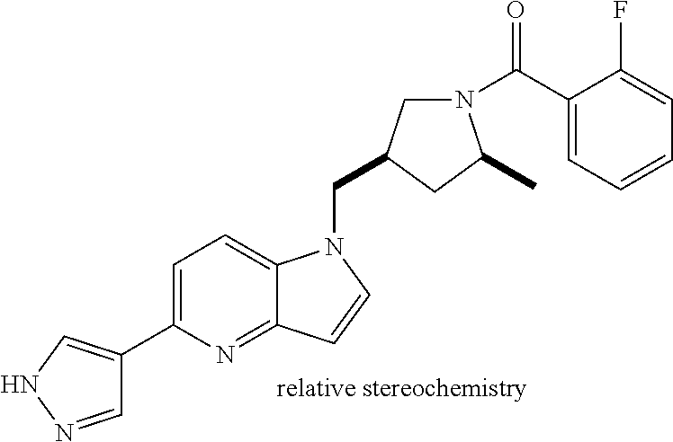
C1=NNC=C1C1=CC=C2C(=N1)C=CN2CC1CN(C(C2=CC=CC=C2F)=O)C(C)C1
